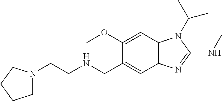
C1(OC)=CC2=C(C=C1CNCCN1CCCC1)N=C(NC)N2C(C)C
